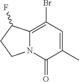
C1(Br)=C2N(C(=O)C(C)=C1)CCC2F
